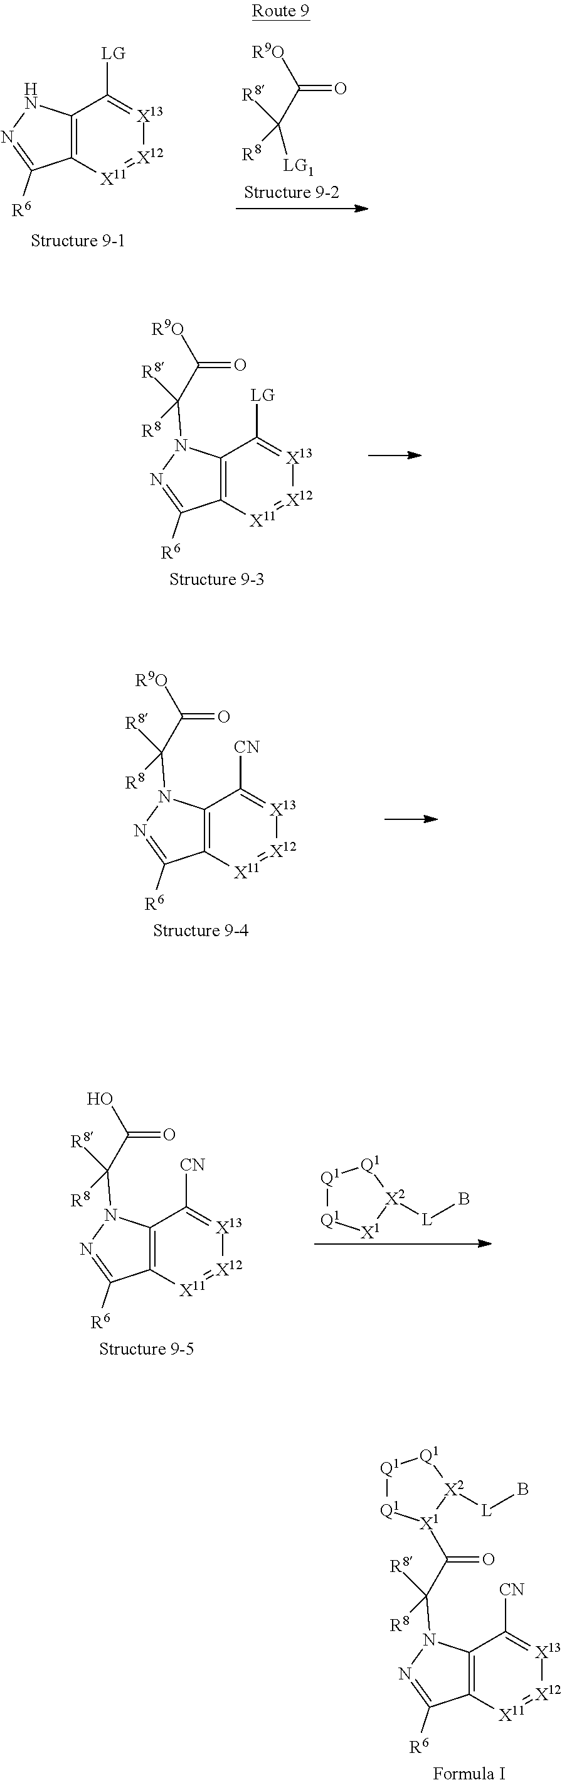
C12=C(N(C(C(=O)[X1]3[Q1][Q1][Q1][X2]3[L]B)([R8])[R8])N=C1[R6])C([CN])=[X13][X12]=[X11]2.C12=C([X11]=[X12][X13]=C1[LG])C([R6])=NN2.[LG1]C(C(=O)[R9O])([R8])[R8].C12=C(N(C(C(=O)[R9O])([R8])[R8])N=C1[R6])C([LG])=[X13][X12]=[X11]2.C12=C(N(C(C(=O)O)([R8])[R8])N=C1[R6])C([CN])=[X13][X12]=[X11]2.[Q1]1[Q1][X1][X2]([L]B)[Q1]1.C12=C(N(C(C(=O)[R9O])([R8])[R8])N=C1[R6])C([CN])=[X13][X12]=[X11]2
